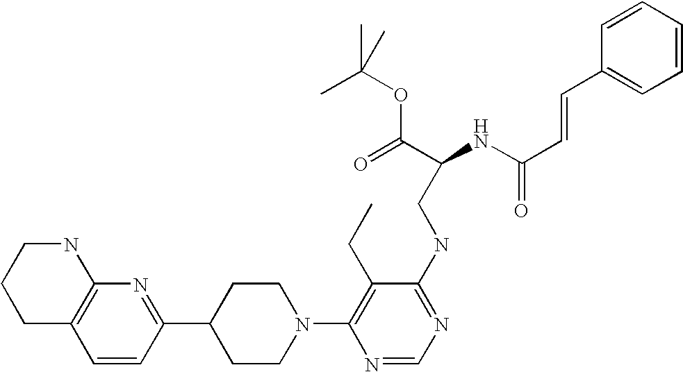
C1=CC(C2CCN(C3=C(CC)C(NCC(NC(C=CC4=CC=CC=C4)=O)C(=O)OC(C)(C)C)=NC=N3)CC2)=NC2=C1CCCN2
